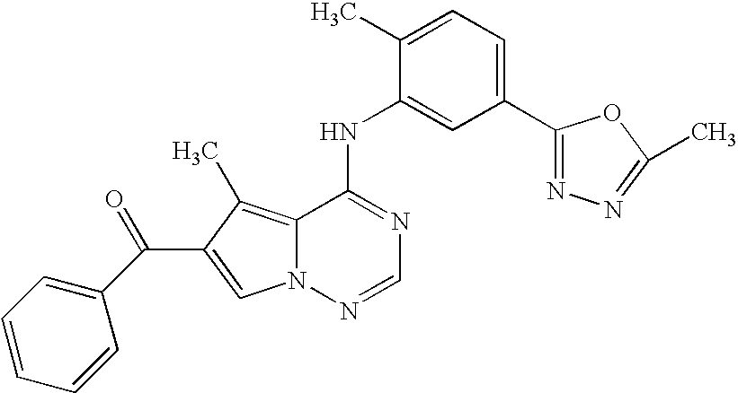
C12=C(C)C(C(=O)C3=CC=CC=C3)=CN1N=CN=C2NC1=CC(C2=NN=C(C)O2)=CC=C1C
